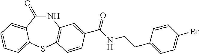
N1C(=O)C2=CC=CC=C2SC2=C1C=C(C(NCCC1=CC=C(Br)C=C1)=O)C=C2
